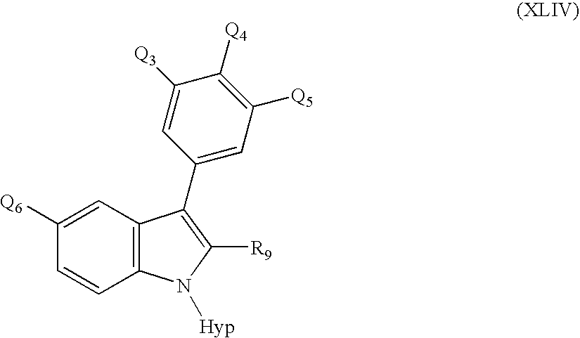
C12=C(C=C([Q6])C=C1)C(C1=CC([Q5])=C([Q4])C([Q3])=C1)=C([R9])N2[Hyp]
